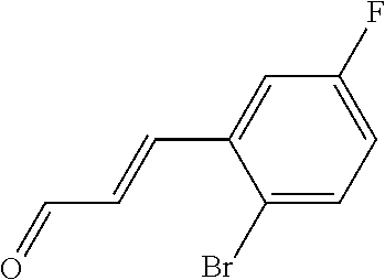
C1(Br)=CC=C(F)C=C1C=CC=O
